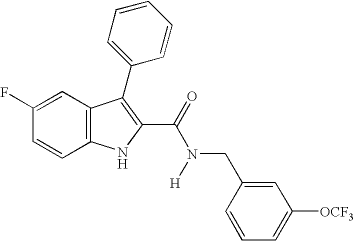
C1(F)=CC2=C(C=C1)NC(C(=O)N([H])CC1=CC([OCF3])=CC=C1)=C2C1=CC=CC=C1
